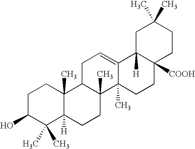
C1C(O)C(C)(C)C2([H])C(C)(C1)C1C(C)(CC2)C2(C)C(=CC1)C1([H])C([COOH])(CC2)CCC(C)(C)C1
